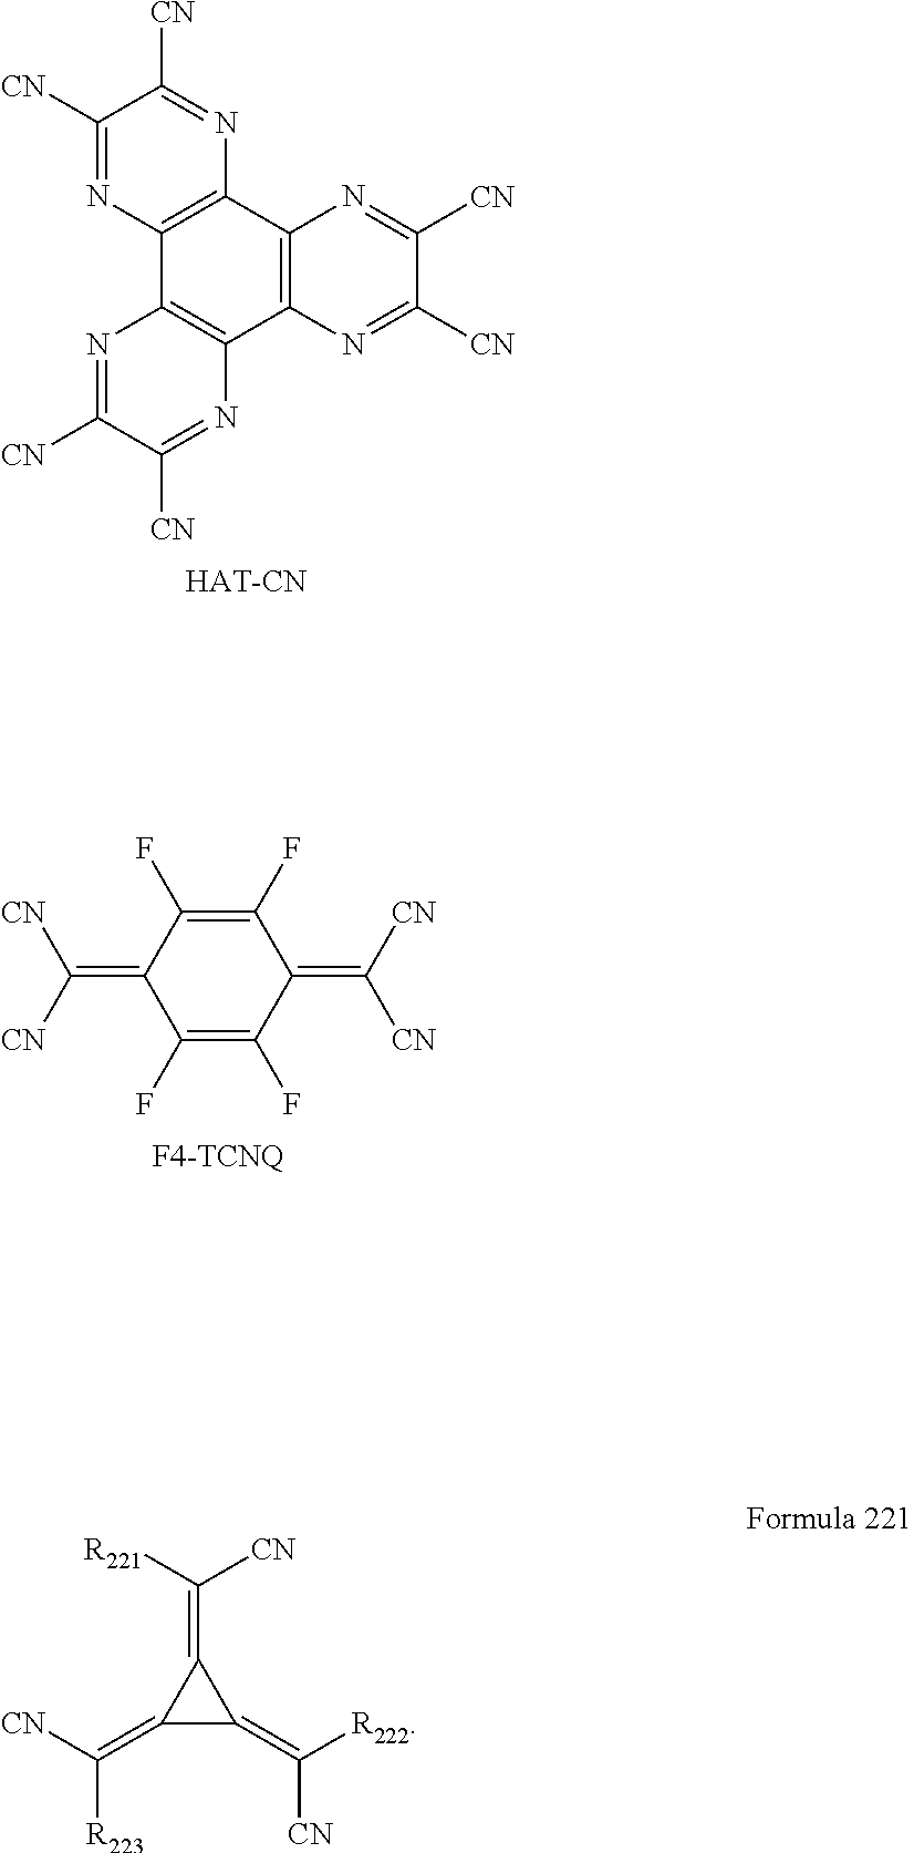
C1([CN])=NC2=C(N=C1[CN])C1=C(C3=C2N=C([CN])C([CN])=N3)N=C([CN])C([CN])=N1.C1(F)=C(F)C(=C([CN])[CN])C(F)=C(F)C1=C([CN])[CN].C1(=C([R221])[CN])C(=C([R223])[CN])C1=C([CN])[R222]
